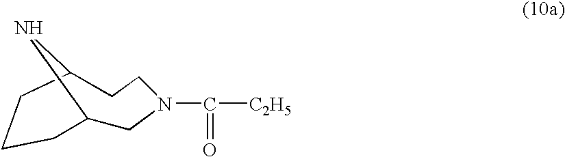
C1C2NC(CCN1C(=O)[C2H5])CCC2
